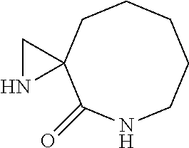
C1C2(C(=O)NCCCC1)CN2
